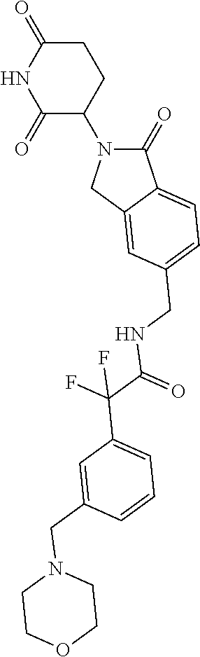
C1(=O)N(C2CCC(=O)NC2=O)CC2=CC(CNC(C(C3=CC=CC(CN4CCOCC4)=C3)(F)F)=O)=CC=C12
